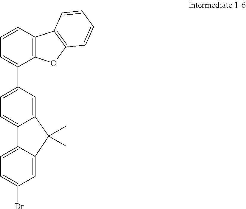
C1=CC2=C(C(C3=CC=C4C(=C3)C(C)(C)C3=CC(Br)=CC=C43)=C1)OC1=C2C=CC=C1
